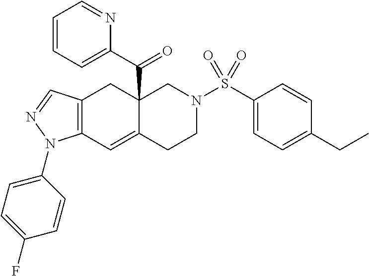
C12=C(C=C3C(C(C4=CC=CC=N4)=O)(C1)CN(S(C1=CC=C(CC)C=C1)(=O)=O)CC3)N(C1=CC=C(F)C=C1)N=C2
